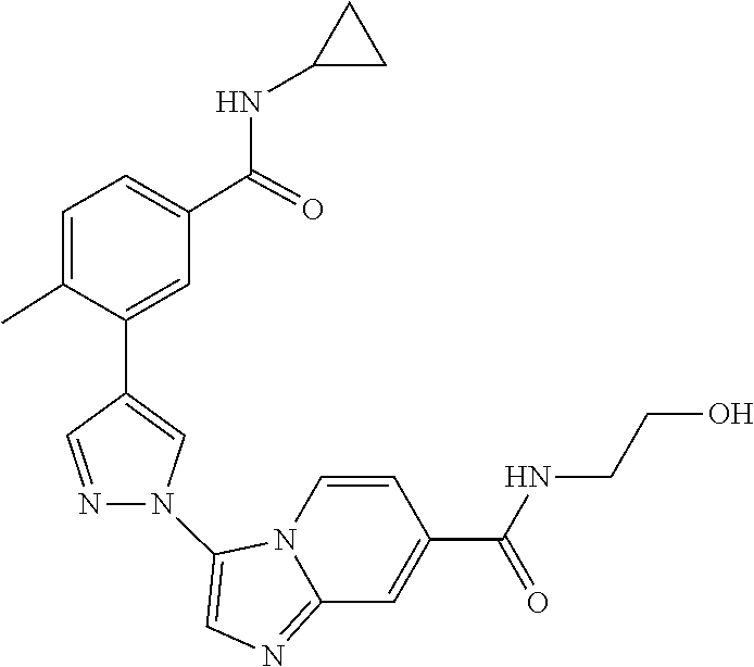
N12C(=NC=C1N1C=C(C3=CC(C(NC4CC4)=O)=CC=C3C)C=N1)C=C(C(=O)NCCO)C=C2
